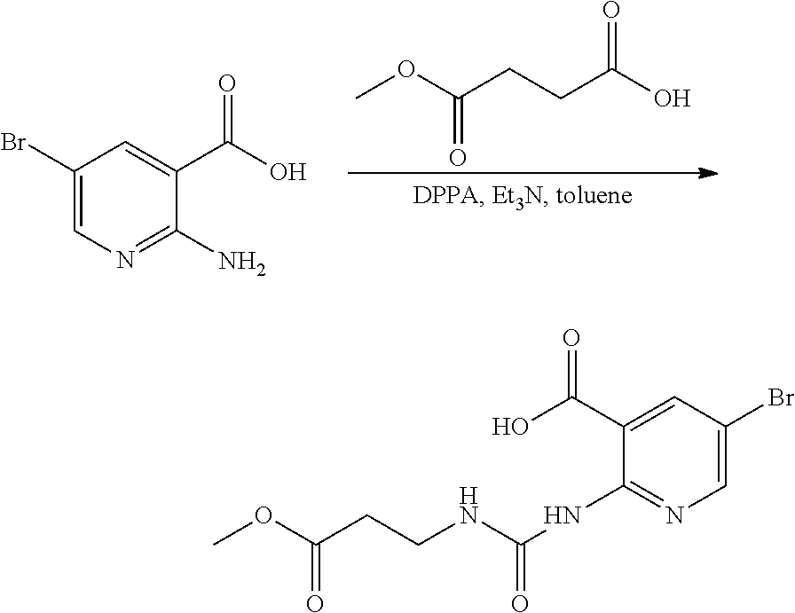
COC(CCC(O)=O)=O.C1(Br)=CN=C(N)C(C(O)=O)=C1.C1(Br)=CN=C(NC(NCCC(OC)=O)=O)C(C(O)=O)=C1
